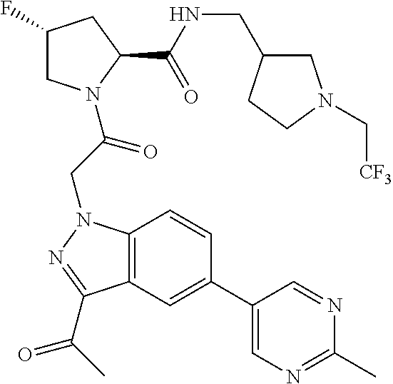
C(NC(C1CC(F)CN1C(CN1C2=C(C(C(C)=O)=N1)C=C(C1=CN=C(C)N=C1)C=C2)=O)=O)C1CN(C[CF3])CC1
